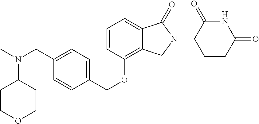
C1(=O)C(N2C(=O)C3=CC=CC(OCC4=CC=C(CN(C)C5CCOCC5)C=C4)=C3C2)CCC(=O)N1
